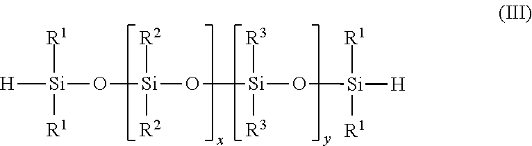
[H][Si]([R1])([R1])O[Si](O[Si](O[Si]([R1])([R1])[H])([R3])[R3])([R2])[R2]
